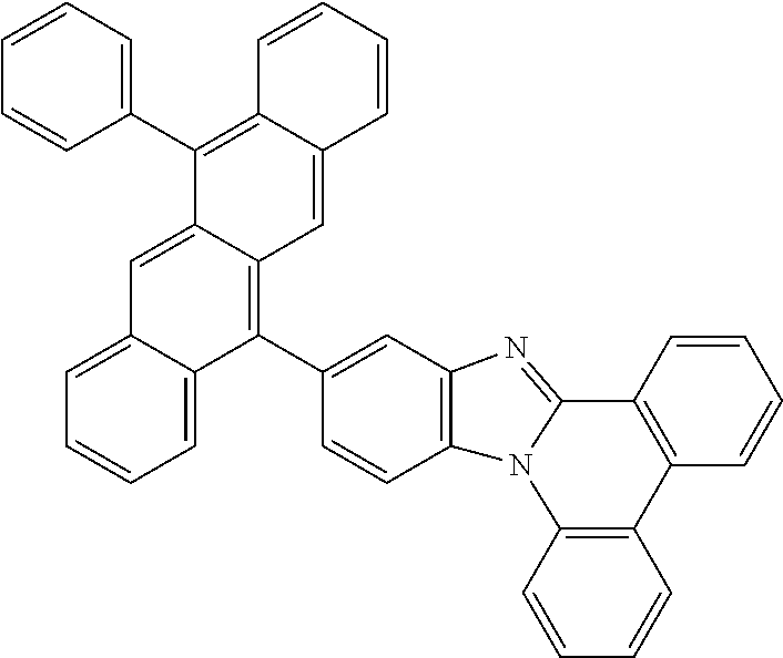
C1=CC2=C(C=C1)N1C(=NC3=C1C=CC(C1=C4C(=CC5=CC=CC=C15)C(C1=CC=CC=C1)=C1C(=C4)C=CC=C1)=C3)C1=C2C=CC=C1
